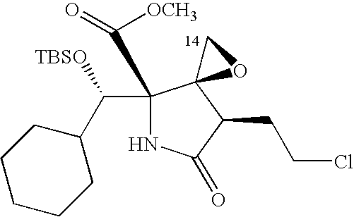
C1(C(C2CCCCC2)[TBSO])(C(=O)[OCH3])NC(=O)C(CCCl)C12OC2
